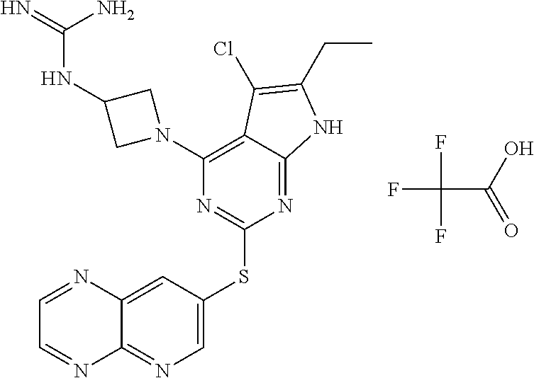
C1=C(SC2=NC(N3CC(NC(=N)N)C3)=C3C(=N2)NC(CC)=C3Cl)C=C2C(=N1)N=CC=N2.FC(C(=O)O)(F)F
